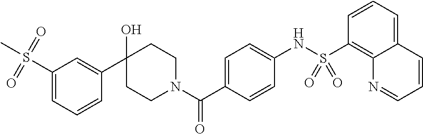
C1(S(C)(=O)=O)=CC=CC(C2(O)CCN(C(C3=CC=C(NS(C4=C5C(=CC=C4)C=CC=N5)(=O)=O)C=C3)=O)CC2)=C1
